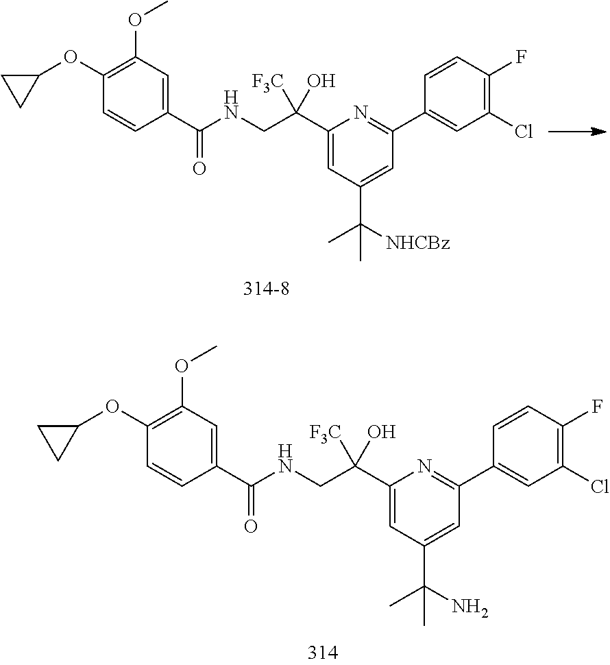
C1(C(CNC(C2=CC(OC)=C(OC3CC3)C=C2)=O)([F3C])O)=CC(C(N)(C)C)=CC(C2=CC(Cl)=C(F)C=C2)=N1.C1(C(CNC(C2=CC(OC)=C(OC3CC3)C=C2)=O)([F3C])O)=CC(C([NHCBz])(C)C)=CC(C2=CC(Cl)=C(F)C=C2)=N1
